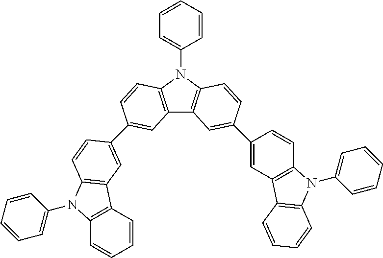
C12=C(N(C3=CC=CC=C3)C3=C1C=C(C1=CC4=C(C=C1)N(C1=CC=CC=C1)C1=C4C=CC=C1)C=C3)C=CC(C1=CC3=C(N(C4=CC=CC=C4)C4=C3C=CC=C4)C=C1)=C2
